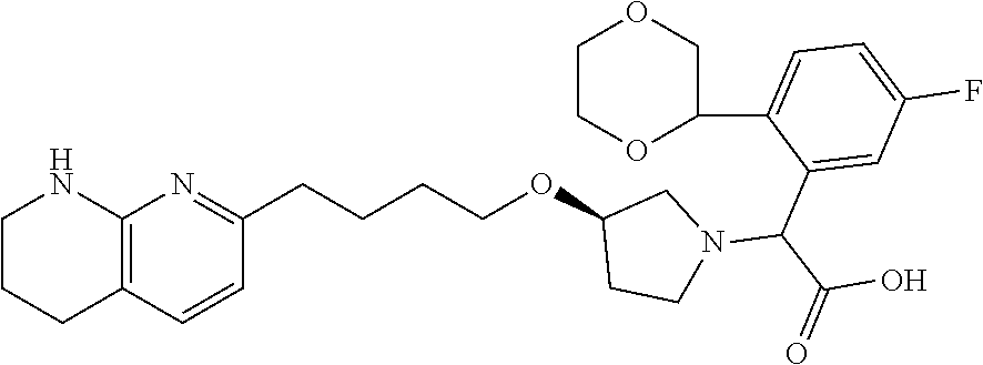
C1CCC2=C(N1)N=C(CCCCOC1CCN(C(C(=O)O)C3=CC(F)=CC=C3C3OCCOC3)C1)C=C2
